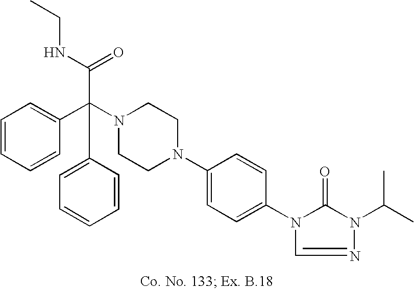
N1(C(C2=CC=CC=C2)(C(NCC)=O)C2=CC=CC=C2)CCN(C2=CC=C(N3C(=O)N(C(C)C)N=C3)C=C2)CC1
